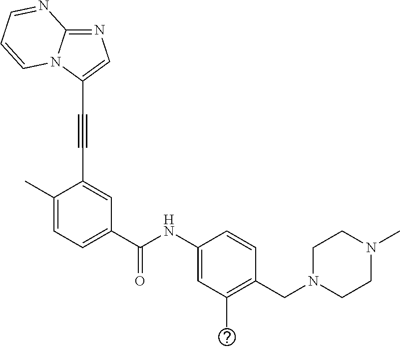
C1=NC2=NC=C(C#CC3=CC(C(NC4=CC(C)=C(CN5CCN(C)CC5)C=C4)=O)=CC=C3C)N2C=C1
